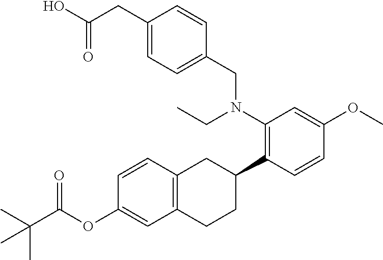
OC(CC1=CC=C(CN(C2=C(C3CC4=C(CC3)C=C(OC(C(C)(C)C)=O)C=C4)C=CC(OC)=C2)CC)C=C1)=O
